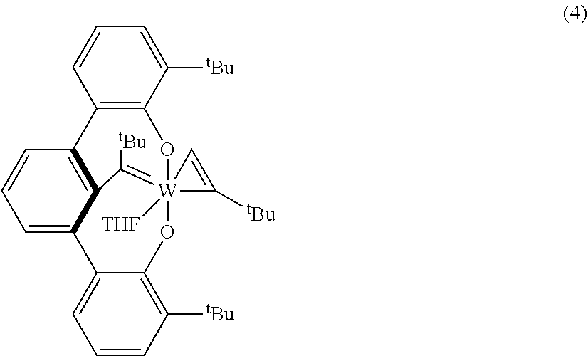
C12=C(C3=C4C(=CC=C3)C3=CC=CC([tBu])=C3O[W]3([THF])(=C4[tBu])(O1)C([tBu])=C3)C=CC=C2[tBu]
